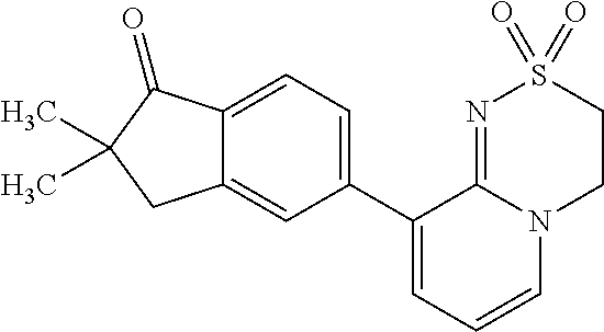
C1(C2=CC=CN3C2=NS(=O)(=O)CC3)=CC=C2C(=C1)CC(C)(C)C2=O
